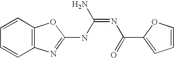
C12=C(N=C(NC(=NC(=O)C3=CC=CO3)N)O1)C=CC=C2
